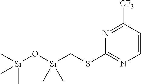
N1=C([CF3])C=CN=C1SC[Si](O[Si](C)(C)C)(C)C
